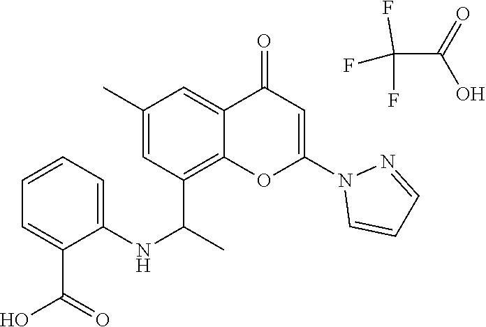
C1=C(C(=O)O)C(NC(C)C2=C3C(=CC(C)=C2)C(=O)C=C(N2C=CC=N2)O3)=CC=C1.C(C(=O)O)(F)(F)F
